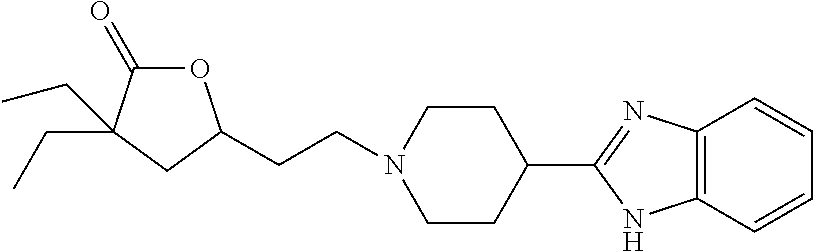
O1C(=O)C(CC)(CC)CC1CCN1CCC(C2=NC3=C(N2)C=CC=C3)CC1
